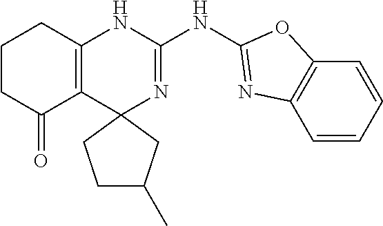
C1CC(=O)C2=C(C1)NC(NC1=NC3=C(C=CC=C3)O1)=NC21CCC(C)C1
